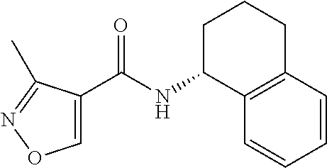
C1=C(C(NC2C3=C(CCC2)C=CC=C3)=O)C(C)=NO1
